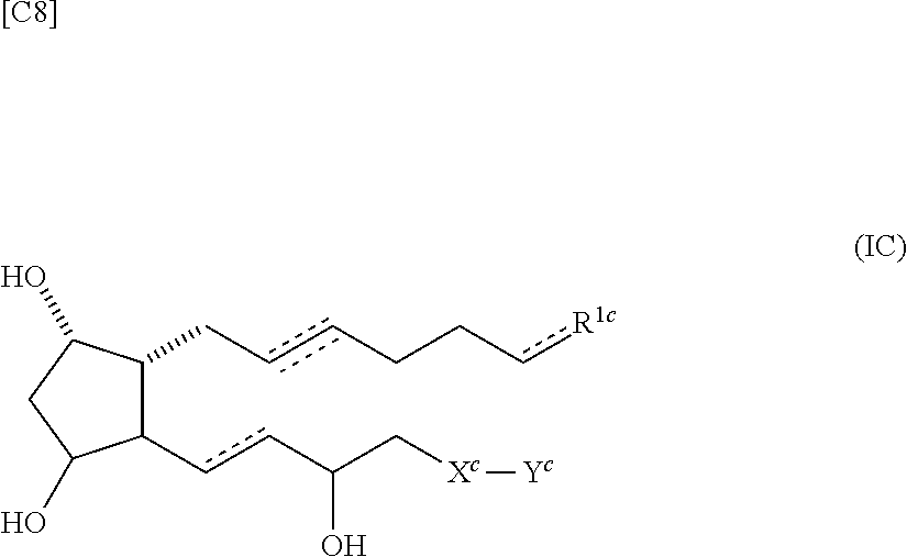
C1(ccC(C[Xc][Yc])O)C(CccCCc[R1c])C(O)CC1O.[[C8]]
